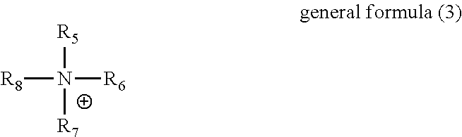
[R8]N([R6])([R5])[R7]
